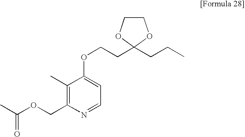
O(CCC1(CCC)OCCO1)C1=CC=NC(COC(C)=O)=C1C
